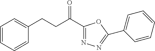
C1(C(CCC2=CC=CC=C2)=O)=NN=C(C2=CC=CC=C2)O1
